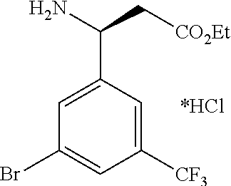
C1=C(C(N)C[CO2Et])C=C([CF3])C=C1Br
